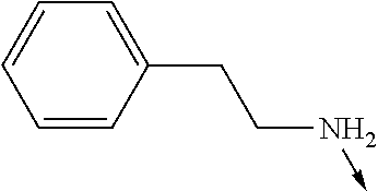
C1=CC(CCN->C)=CC=C1
